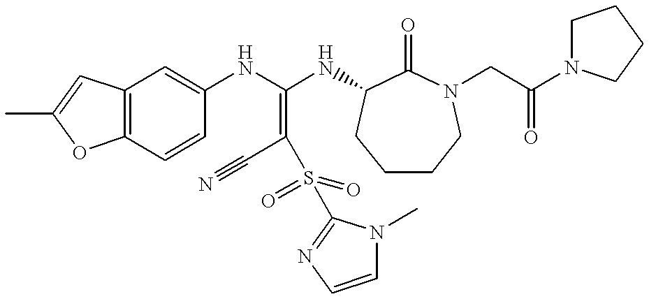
C12=C(C=CC(NC(NC3C(=O)N(CC(N4CCCC4)=O)CCCC3)=C(C#N)S(=O)(C3=NC=CN3C)=O)=C1)OC(C)=C2
